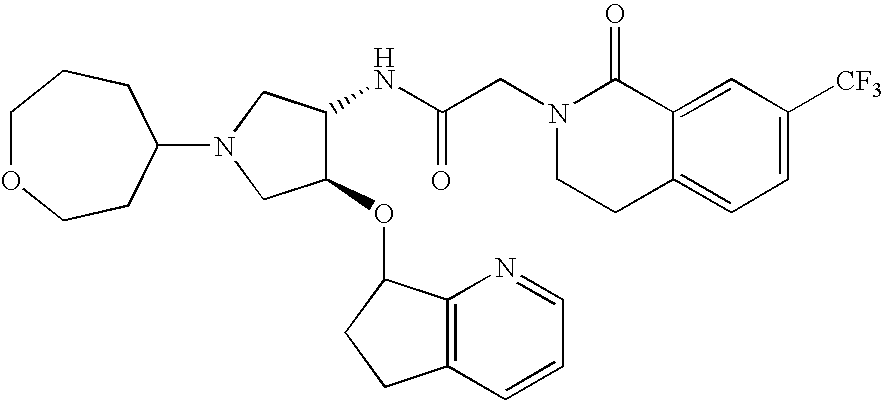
C12=CC([CF3])=CC=C1CCN(CC(NC1C(OC3C4=C(C=CC=N4)CC3)CN(C3CCOCCC3)C1)=O)C2=O
